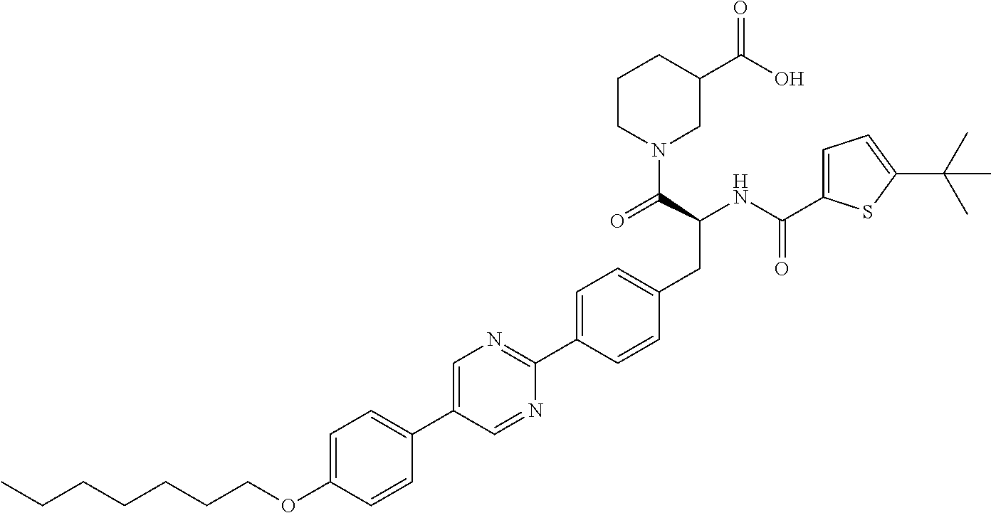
CCCCCCCOC1=CC=C(C2=CN=C(C3=CC=C(CC(NC(=O)C4=CC=C(C(C)(C)C)S4)C(=O)N4CC(C(O)=O)CCC4)C=C3)N=C2)C=C1
